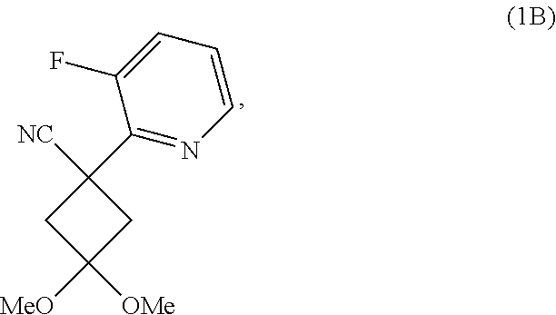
C1(C2=NC=CC=C2F)([NC])CC([MeO])([OMe])C1
